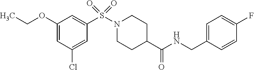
C1(OCC)=CC(Cl)=CC(S(N2CCC(C(NCC3=CC=C(F)C=C3)=O)CC2)(=O)=O)=C1
